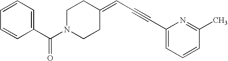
C1=CC=C(C(N2CCC(=CC#CC3=CC=CC(C)=N3)CC2)=O)C=C1
